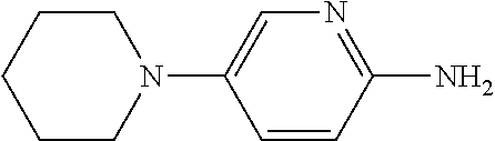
C1CCN(C2=CN=C(N)C=C2)CC1
